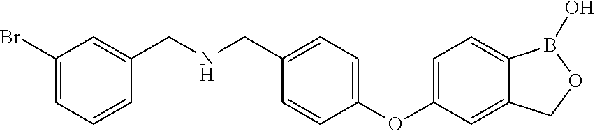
C1=C(OC2=CC=C(CNCC3=CC(Br)=CC=C3)C=C2)C=C2C(=C1)B(O)OC2
